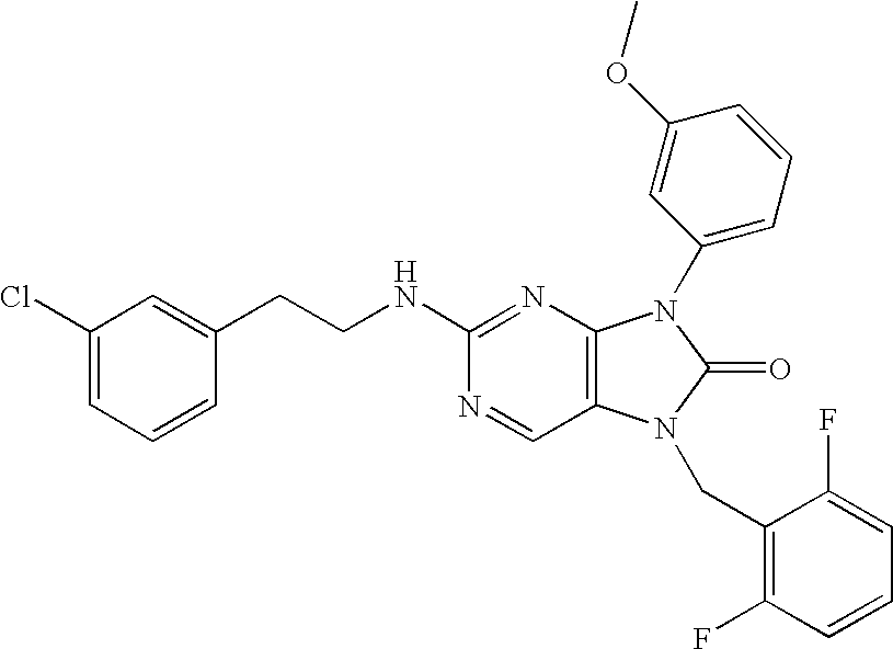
C1(Cl)=CC=CC(CCNC2=NC3=C(C=N2)N(CC2=C(F)C=CC=C2F)C(=O)N3C2=CC=CC(OC)=C2)=C1
